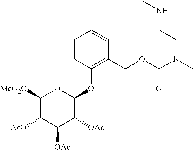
C1=CC(OC2OC([MeO2C])C([AcO])C([OAc])C2[OAc])=C(COC(N(C)CCNC)=O)C=C1
